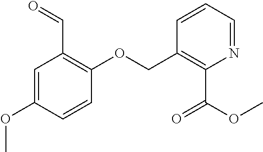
C1(COC2=C(C=O)C=C(OC)C=C2)=C(C(OC)=O)N=CC=C1
